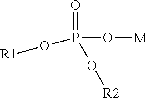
O=P(O[M])(O[R1])O[R2]
